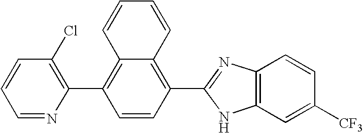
C1(Cl)=C(C2=C3C(=C(C4=NC5=C(N4)C=C([CF3])C=C5)C=C2)C=CC=C3)N=CC=C1
